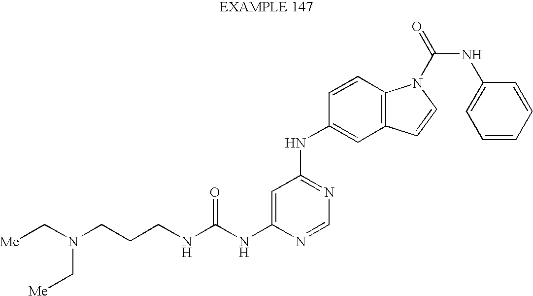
N(C(NC1=CC(NC2=CC3=C(C=C2)N(C(=O)NC2=CC=CC=C2)C=C3)=NC=N1)=O)CCCN(C[Me])C[Me]
